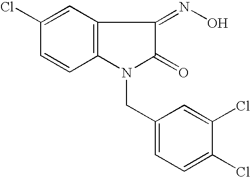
C1(Cl)=CC2=C(C=C1)N(CC1=CC=C(Cl)C(Cl)=C1)C(=O)C2=NO
